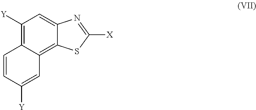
C1=CC([Y])=CC2=C3C(=CC([Y])=C12)N=C([X])S3
